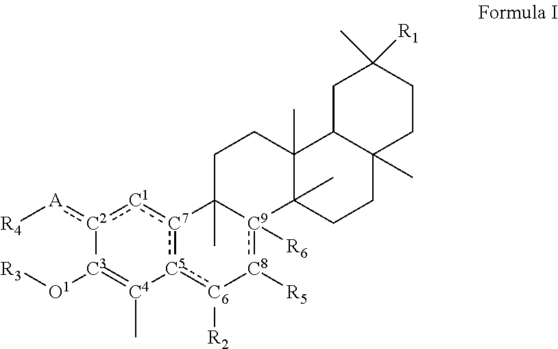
[R4][A]:[C2]1:[C1]:[C7]2:[C5](:[C6]([R2])[C8]([R5]):[C9]3([R6])C2(C)CCC2(C)C3(C)CCC3(C)C2CC(C)([R1])CC3)[C4](C)=[C3]1[O1][R3]
